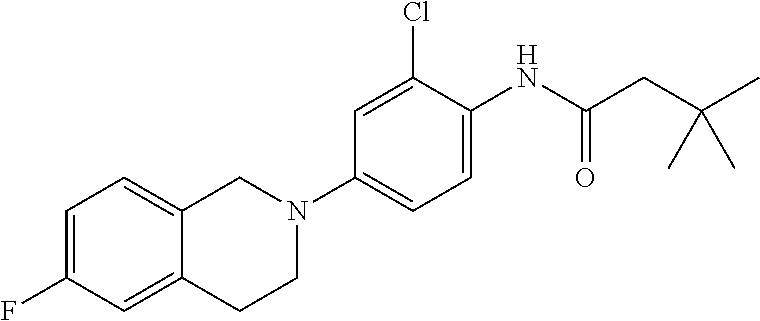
C1(F)=CC=C2C(=C1)CCN(C1=CC=C(NC(CC(C)(C)C)=O)C(Cl)=C1)C2
